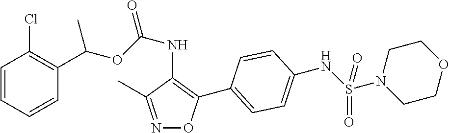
C1=CC=CC(C(OC(NC2=C(C3=CC=C(NS(N4CCOCC4)(=O)=O)C=C3)ON=C2C)=O)C)=C1Cl
